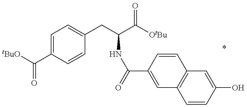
[tBuO]C(=O)C1=CC=C(CC(NC(C2=CC3=C(C=C2)C=C(O)C=C3)=O)C(=O)[OtBu])C=C1
